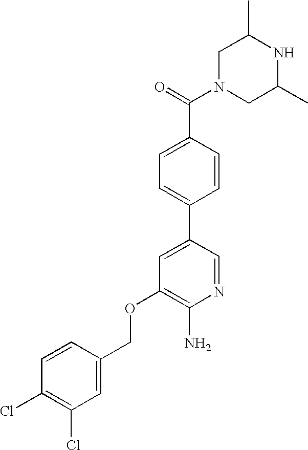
C1N(C(=O)C2=CC=C(C3=CC(OCC4=CC(Cl)=C(Cl)C=C4)=C(N)N=C3)C=C2)CC(C)NC1C
